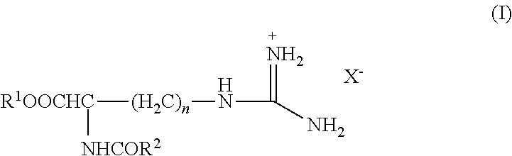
[R1OOCHC]([(H2C)n]NC(N)=N)[NHCOR2].[X-]
